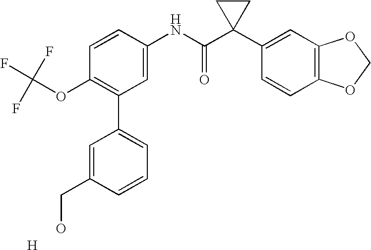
C1=CC(NC(C2(C3=CC4=C(C=C3)OCO4)CC2)=O)=CC(C2=CC=CC(CO)=C2)=C1OC(F)(F)F.[H]
